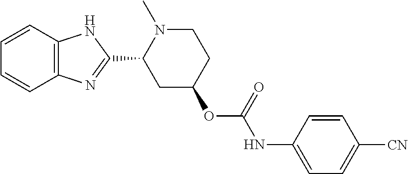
C1CN(C)C(C2=NC3=C(N2)C=CC=C3)CC1OC(NC1=CC=C([CN])C=C1)=O
